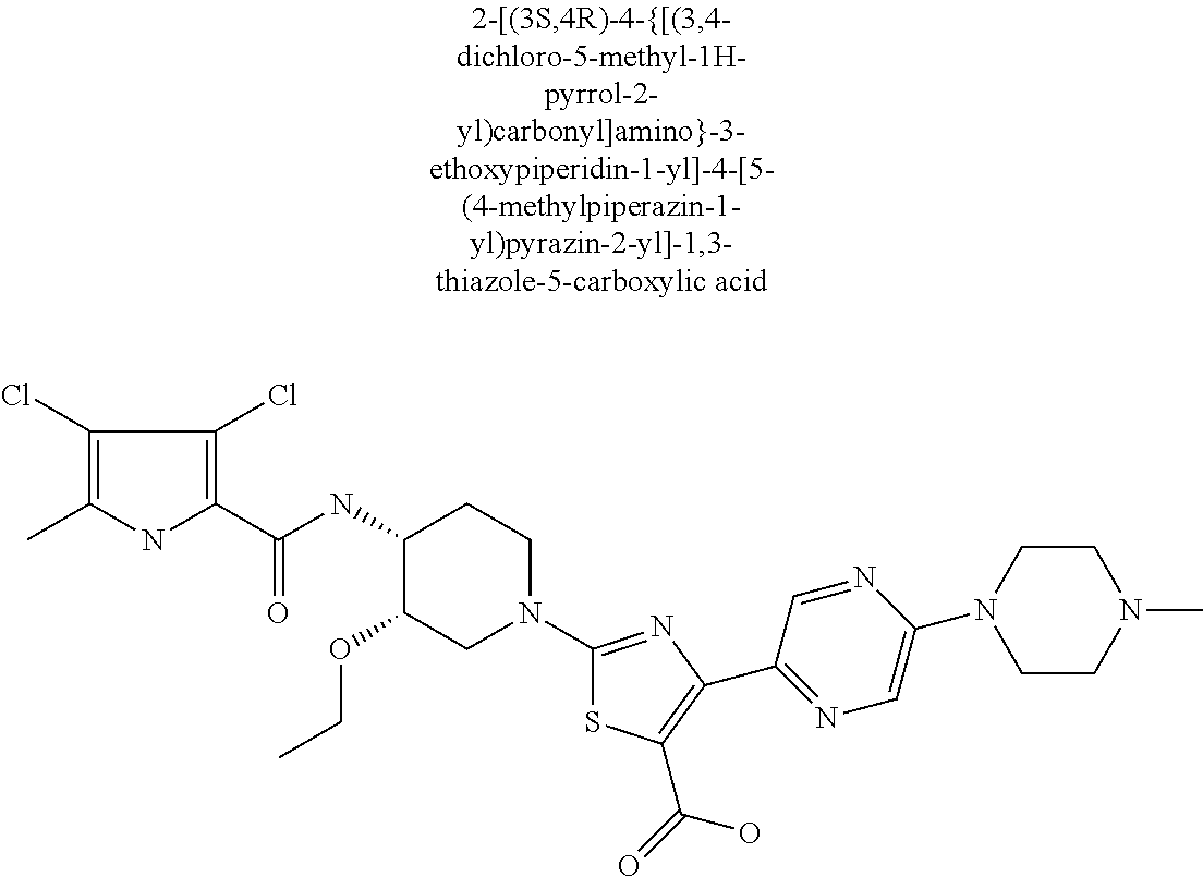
C1(Cl)=C(C)NC(C(NC2C(OCC)CN(C3=NC(C4=NC=C(N5CCN(C)CC5)N=C4)=C(C(=O)O)S3)CC2)=O)=C1Cl
